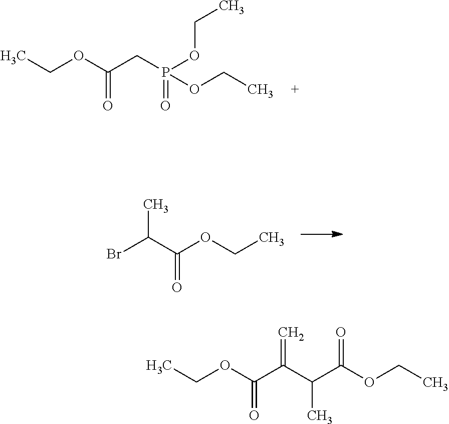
CCOC(CP(OCC)(=O)OCC)=O.C(=O)(C(Br)C)OCC.CCOC(C(C(C)C(OCC)=O)=C)=O
